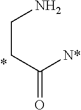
C(=O)(CCN)[N*]
